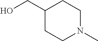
C1(CO)CCN(C)CC1
